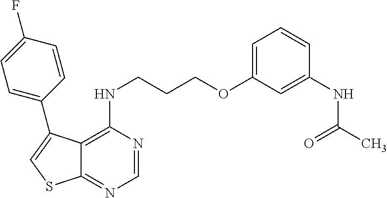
C12=C(NCCCOC3=CC=CC(NC(C)=O)=C3)N=CN=C1SC=C2C1=CC=C(F)C=C1
